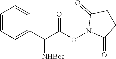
C1=CC=CC(C(C(ON2C(=O)CCC2=O)=O)[NHBoc])=C1
